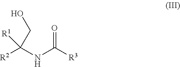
[R2]C(NC([R3])=O)([R1])CO
